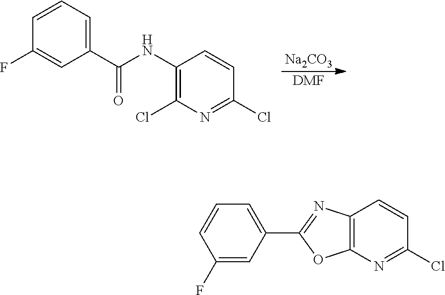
[Na2CO3].[DMF].C1=CC=C(C(NC2=C(Cl)N=C(Cl)C=C2)=O)C=C1F.C1=C(C2=NC3=C(O2)N=C(Cl)C=C3)C=C(F)C=C1
